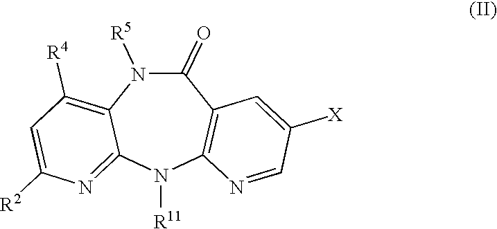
N1([R11])C2=C(C(=O)N([R5])C3=C([R4])C=C([R2])N=C13)C=C([X])C=N2
